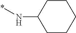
C1CC(N*)CCC1
